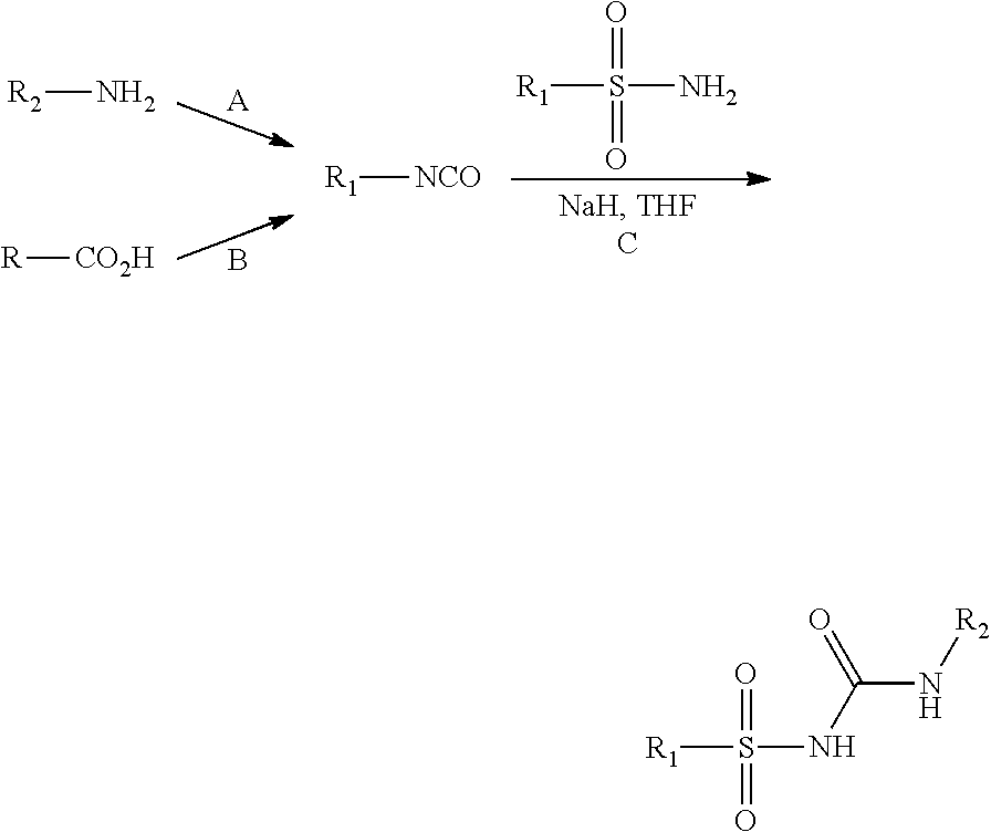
[R2]N.[R][CO2H].[A].B.[R1][NCO].[R1]S(N)(=O)=O.[R1]S(NC(N[R2])=O)(=O)=O
